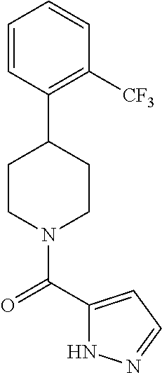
C1=CC(C2CCN(C(=O)C3=CC=NN3)CC2)=C([CF3])C=C1
